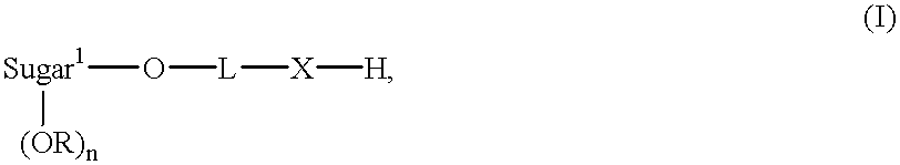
[Sugar1](O[L][X][H])[(OR)n]
